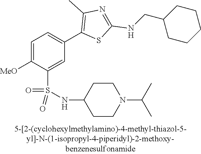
C1=C([MeO])C(S(NC2CCN(C(C)C)CC2)(=O)=O)=CC(C2=C(C)N=C(NCC3CCCCC3)S2)=C1
